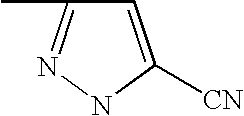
C1=C([CN])NN=C1C
